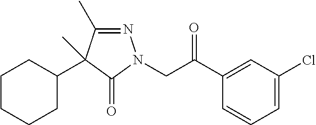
N1=C(C)C(C2CCCCC2)(C)C(=O)N1CC(C1=CC(Cl)=CC=C1)=O
